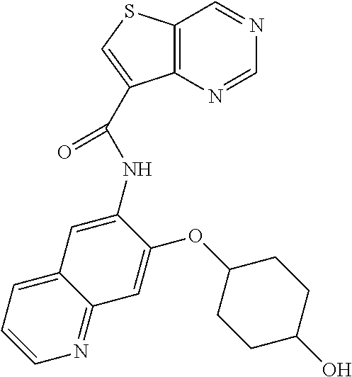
N1=CN=CC2=C1C(C(=O)NC1=CC3=CC=CN=C3C=C1OC1CCC(O)CC1)=CS2
